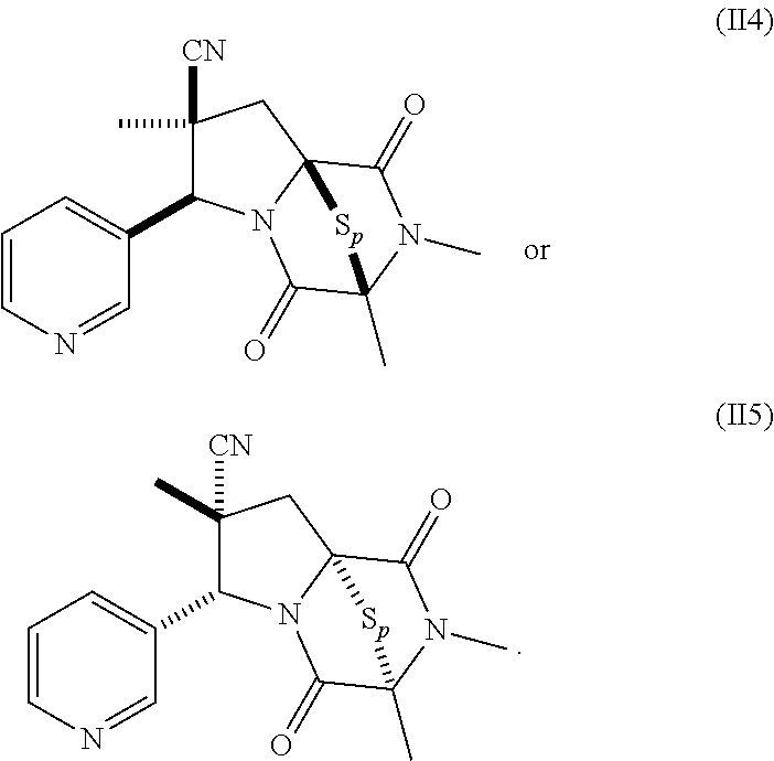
C1([CN])(C)C(C2=CC=CN=C2)N2C3(C1)C(=O)N(C)C(C)(C2=O)[Sp]3.C1([CN])(C)C(C2=CC=CN=C2)N2C3(C1)C(=O)N(C)C(C)(C2=O)[Sp]3
